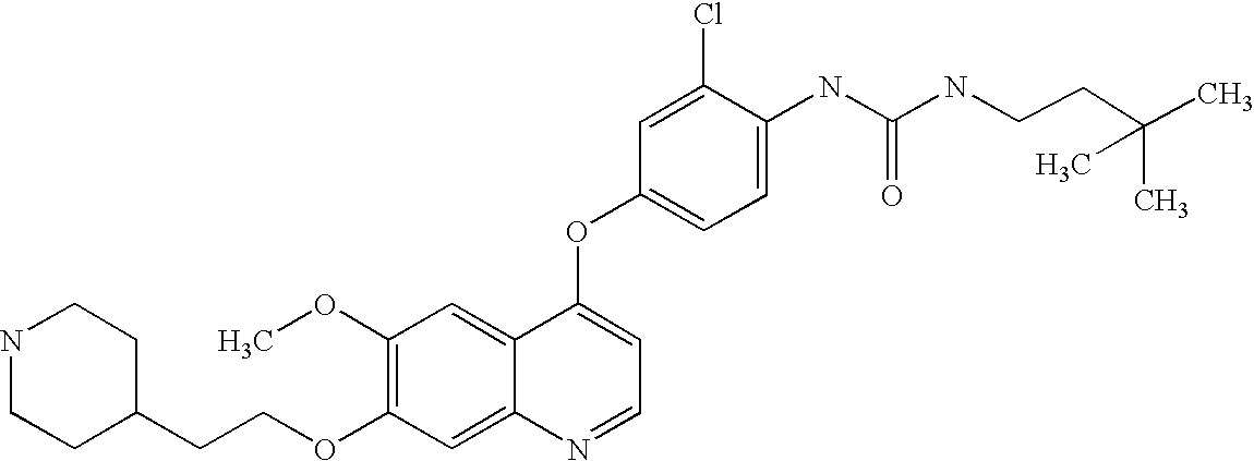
C1(Cl)=CC(OC2=CC=NC3=CC(OCCC4CCNCC4)=C(OC)C=C23)=CC=C1NC(=O)NCCC(C)(C)C
